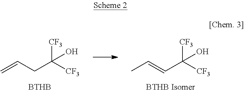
[CF3]C([CF3])(C=CC)O.[CF3]C([CF3])(CC=C)O.[BTHB]
